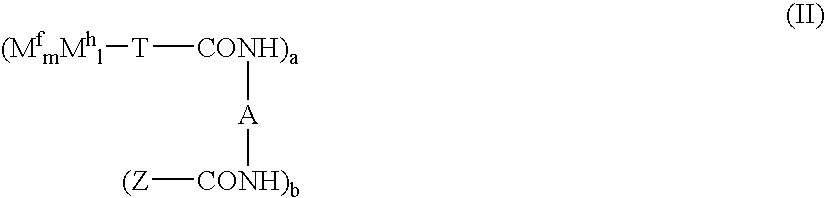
[A]([CONH)b][(Z])[CONH)a][T][(MfmMhl]
